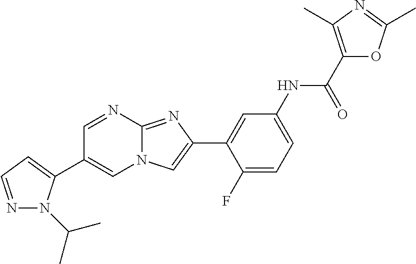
C1=NC2=NC(C3=CC(NC(C4=C(C)N=C(C)O4)=O)=CC=C3F)=CN2C=C1C1=CC=NN1C(C)C
